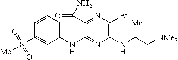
C1(NC2=NC(NC(C[NMe2])[Me])=C([Et])N=C2C(N)=O)=CC=CC(S([Me])(=O)=O)=C1
